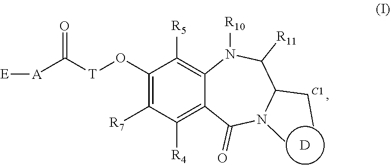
[D].[E][A]C([T]OC1=C([R7])C([R4])=C2C(=C1[R5])N([R10])C([R11])C(CC)N(C)C2=O)=O.[C1]
